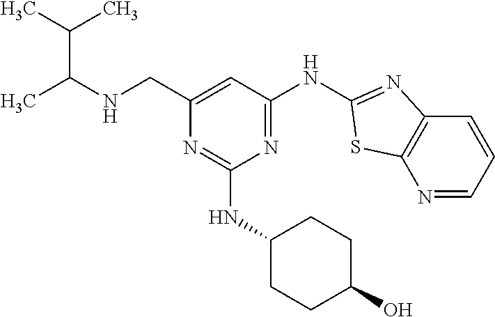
N1=CC=CC2=C1SC(NC1=NC(NC3CCC(O)CC3)=NC(CNC(C)C(C)C)=C1)=N2
